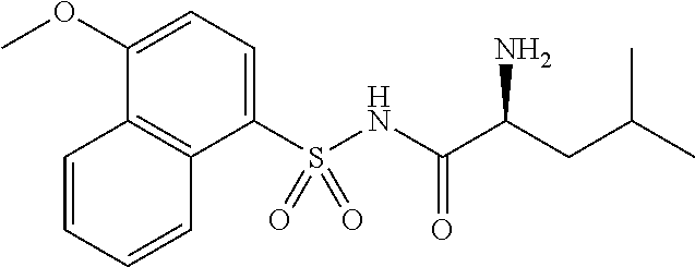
C1(OC)=CC=C(S(NC(C(CC(C)C)N)=O)(=O)=O)C2=C1C=CC=C2
